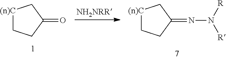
[(n)C]1CCC(=O)C1.[(n)C]1CCC(=NN([R])[R])C1
